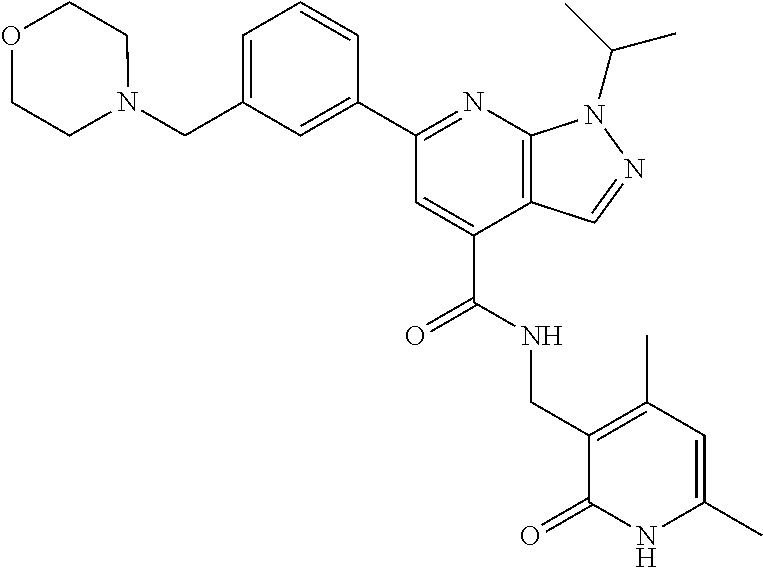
C1=C(C2=NC3=C(C(C(NCC4=C(C)C=C(C)NC4=O)=O)=C2)C=NN3C(C)C)C=CC=C1CN1CCOCC1
